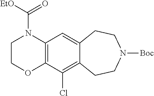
[EtO]C(N1CCOC2=C1C=C1C(=C2Cl)CCN([Boc])CC1)=O
